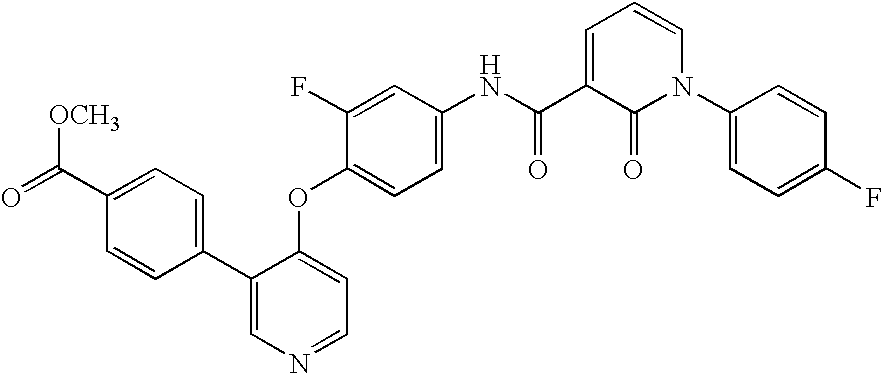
C1(C2=CC=C(C([OCH3])=O)C=C2)=CN=CC=C1OC1=CC=C(NC(C2=CC=CN(C3=CC=C(F)C=C3)C2=O)=O)C=C1F
